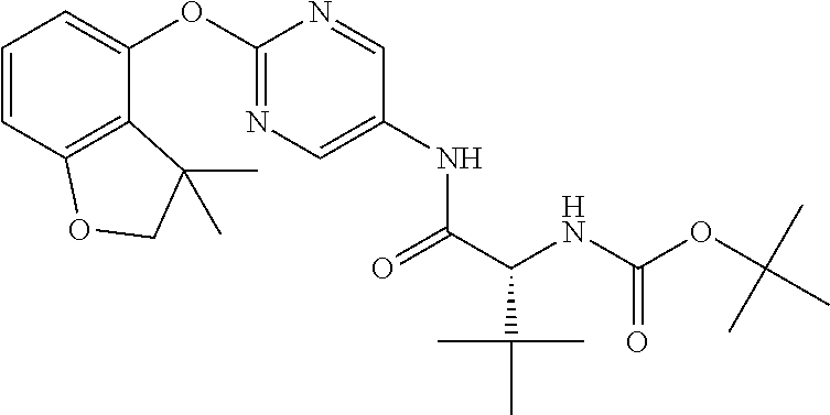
C1=CC2=C(C(OC3=NC=C(NC(C(C(C)(C)C)NC(=O)OC(C)(C)C)=O)C=N3)=C1)C(C)(C)CO2
